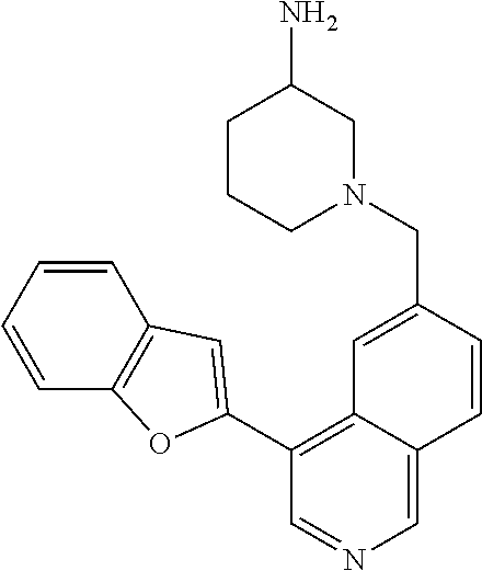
N1(CC2=CC3=C(C4=CC5=C(C=CC=C5)O4)C=NC=C3C=C2)CC(N)CCC1
